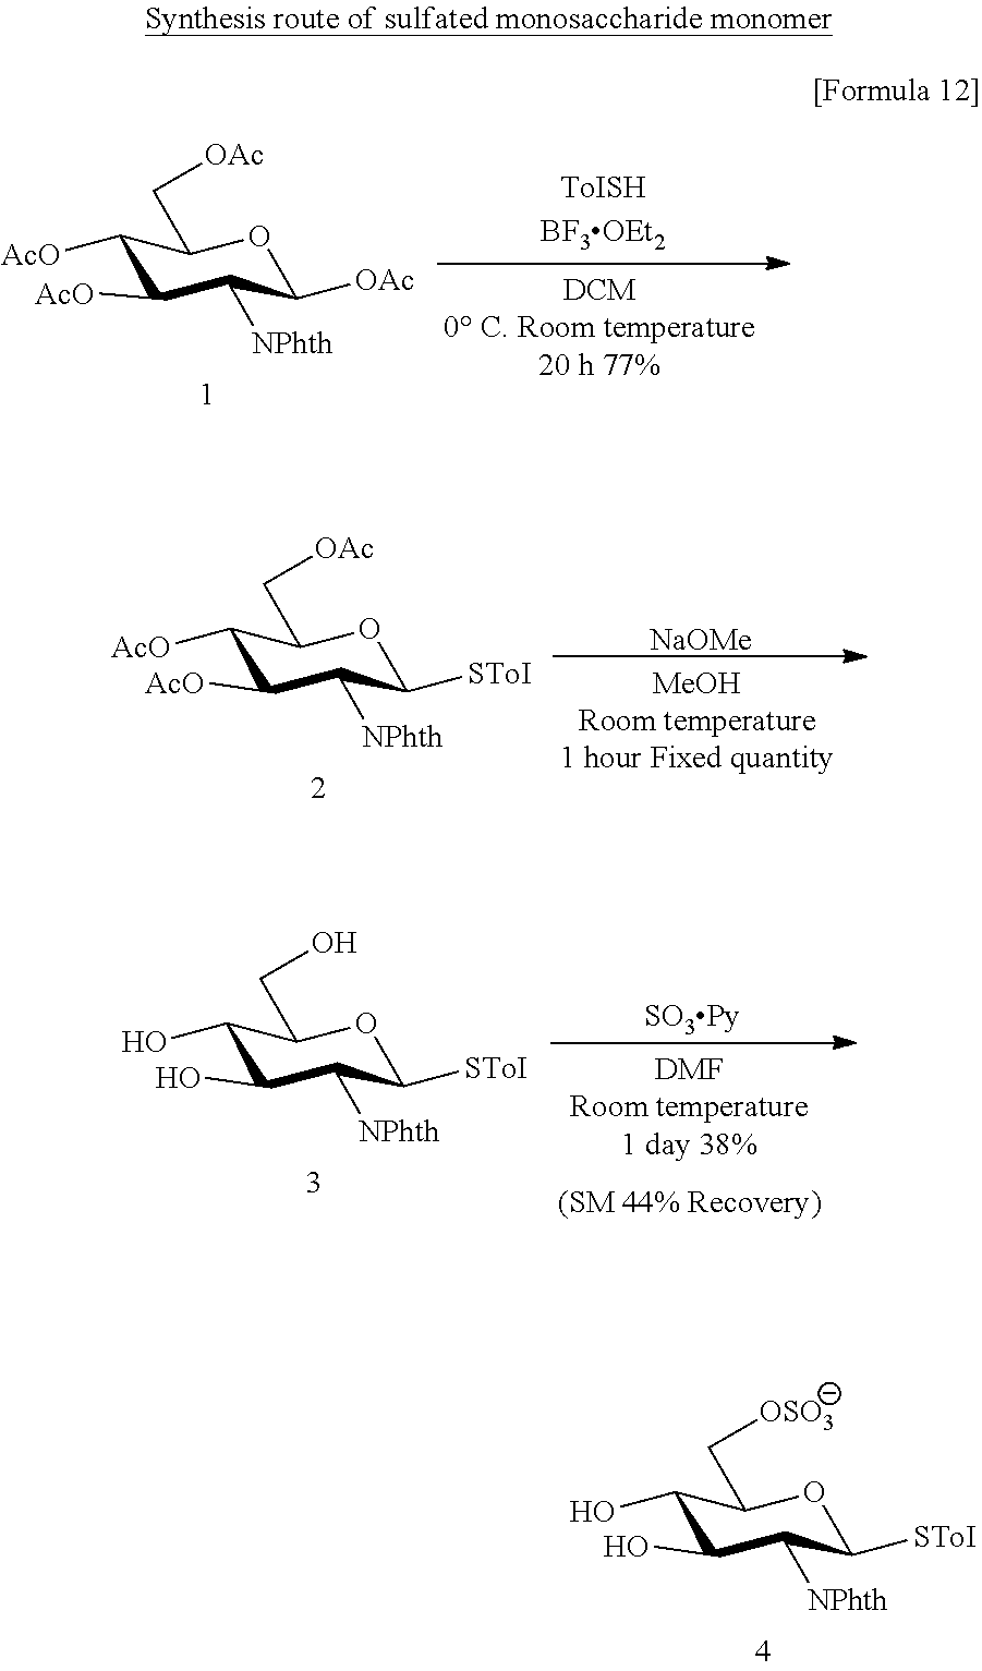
C1([AcO])C([AcO])C([NPhth])C([OAc])OC1C[OAc].[NaOMe].C1([AcO])C([AcO])C([NPhth])C([SToI])OC1C[OAc].[SO3Py].C1(O)C(O)C([NPhth])C([SToI])OC1CO.C1(O)C(O)C([NPhth])C([SToI])OC1C[OSO3]
